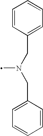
C1=CC(CN(CC2=CC=CC=C2)C)=CC=C1
